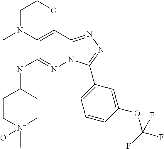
N(C1=NN2C(=NN=C2C2=CC=CC(OC(F)(F)F)=C2)C2=C1N(C)CCO2)C1CC[N+](C)([O-])CC1
